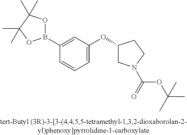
C1(B2OC(C)(C)C(C)(C)O2)=CC(OC2CN(C(=O)OC(C)(C)C)CC2)=CC=C1
